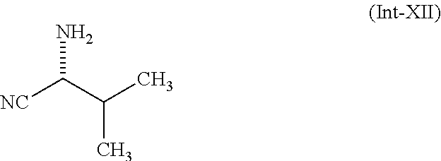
[NC]C(C(C)C)N
